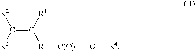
C(=C([R1])[R][C(O)]O[R4])([R3])[R2]
